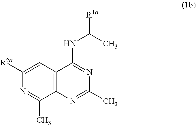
C1([R2a])=CC2=C(C(C)=N1)N=C(C)N=C2NC(C)[R1a]
